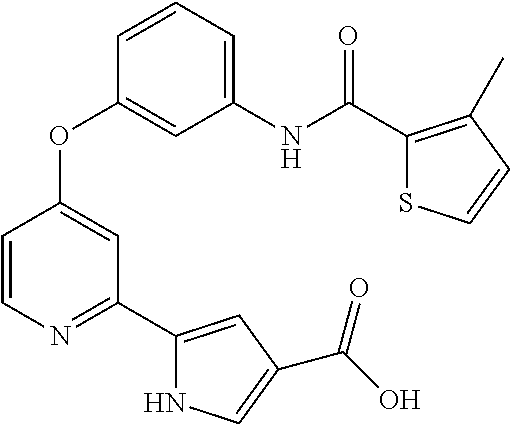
C1(NC(C2=C(C)C=CS2)=O)=CC=CC(OC2=CC(C3=CC(C(O)=O)=CN3)=NC=C2)=C1
